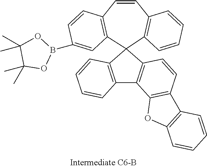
C1=CC2=C(C3=C1C1=C(O3)C=CC=C1)C1=C(C23C2=C(C=CC4=C3C=C(B3OC(C)(C)C(C)(C)O3)C=C4)C=CC=C2)C=CC=C1
